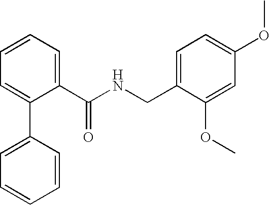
C1(C(NCC2=CC=C(OC)C=C2OC)=O)=CC=CC=C1C1=CC=CC=C1
